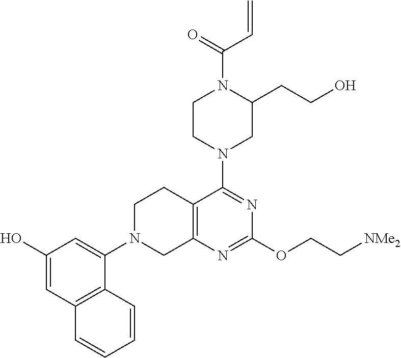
C12=C(N=C(OCC[NMe2])N=C1N1CC(CCO)N(C(=O)C=C)CC1)CN(C1=CC(O)=CC3=C1C=CC=C3)CC2
